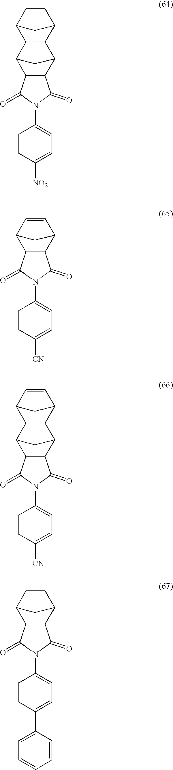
C12C(C3CC1C1C3C3C=CC1C3)C(=O)N(C1=CC=C([NO2])C=C1)C2=O.C12C(C3CC1C=C3)C(=O)N(C1=CC=C([CN])C=C1)C2=O.C12C(C3CC1C1C3C3C=CC1C3)C(=O)N(C1=CC=C([CN])C=C1)C2=O.C12C(C3CC1C=C3)C(=O)N(C1=CC=C(C3=CC=CC=C3)C=C1)C2=O
